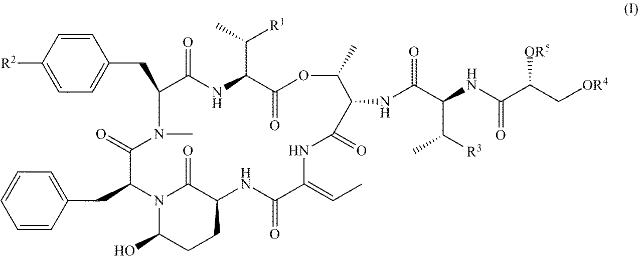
C1=CC([R2])=CC=C1CC1C(=O)NC(C(C)[R1])C(=O)OC(C)C(NC(C(NC(C(C[OR4])[OR5])=O)C(C)[R3])=O)C(=O)NC(=CC)C(=O)NC2CCC(O)N(C(CC3=CC=CC=C3)C(=O)N1C)C2=O
